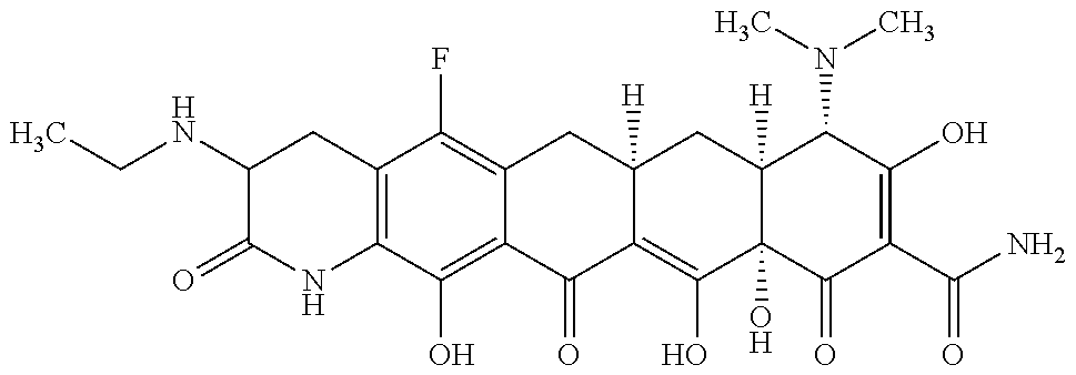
C12=C(C(O)=C3C(=C1F)CC1([H])C(=C(O)C4(O)C([H])(C1)C(N(C)C)C(O)=C(C(N)=O)C4=O)C3=O)NC(=O)C(NCC)C2
